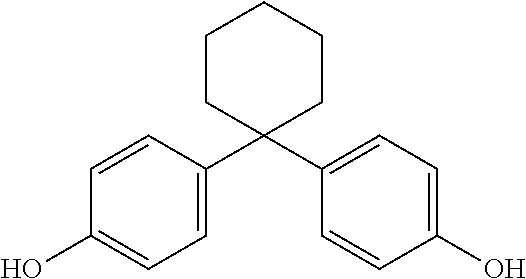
C1=CC(C2(C3=CC=C(O)C=C3)CCCCC2)=CC=C1O
